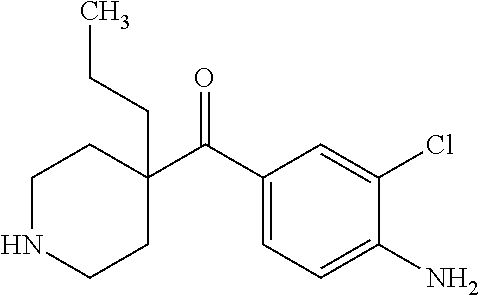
C1(C(C2=CC=C(N)C(Cl)=C2)=O)(CCC)CCNCC1
